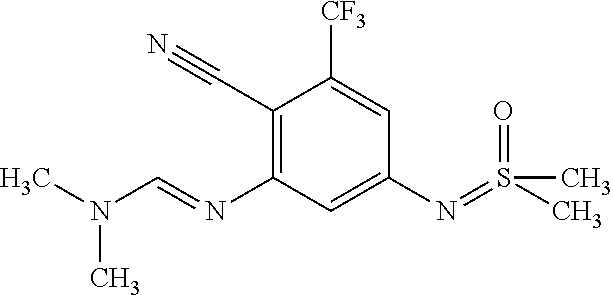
C1(C#N)=C(N=CN(C)C)C=C(N=S(C)(C)=O)C=C1[CF3]
